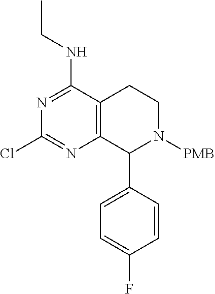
C12=C(C(NCC)=NC(Cl)=N1)CCN([PMB])C2C1=CC=C(F)C=C1
